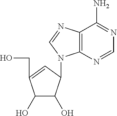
C1(O)C(O)C(N2C3=C(N=C2)C(N)=NC=N3)C=C1CO
